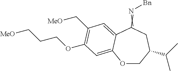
O1CC(C(C)C)CC(=N[Bn])C2=CC(C[MeO])=C(OCCC[MeO])C=C12
